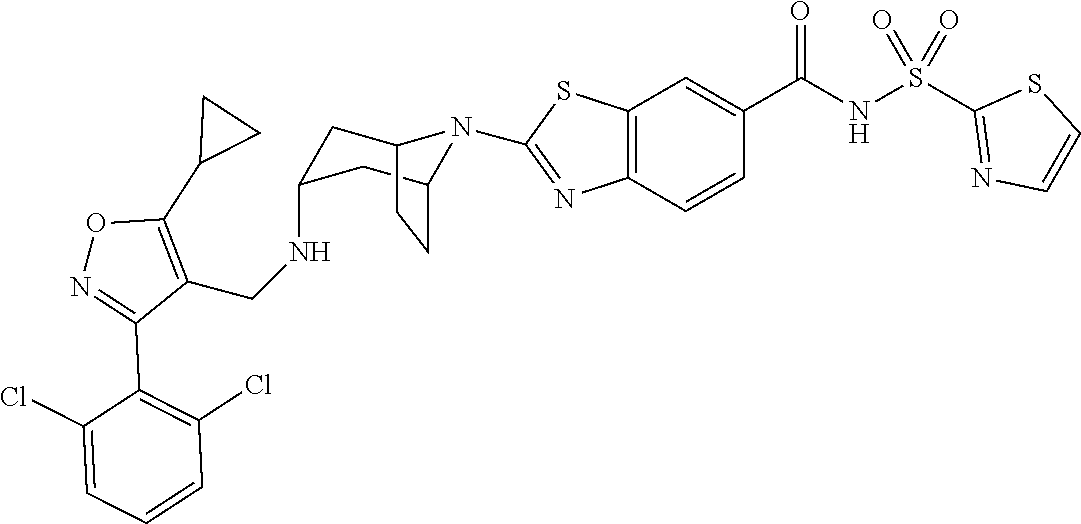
C1C2N(C3=NC4=C(C=C(C(NS(C5=NC=CS5)(=O)=O)=O)C=C4)S3)C(CC2)CC1NCC1=C(C2CC2)ON=C1C1=C(Cl)C=CC=C1Cl
